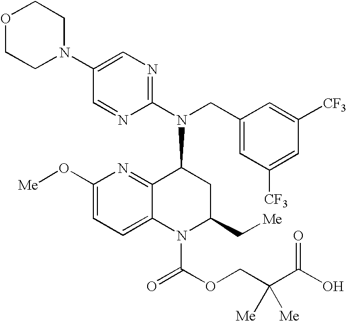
C1(N2CCOCC2)=CN=C(N(CC2=CC([CF3])=CC([CF3])=C2)C2C3=NC(O[Me])=CC=C3N(C(=O)OCC(C(O)=O)([Me])[Me])C(C[Me])C2)N=C1
